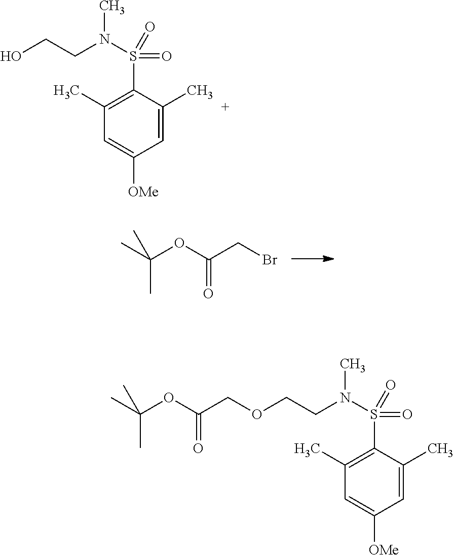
CC(OC(=O)CBr)(C)C.C1=C(C)C(S(=O)(N(CCO)C)=O)=C(C)C=C1[OMe].C1=C(C)C(S(=O)(N(CCOCC(=O)OC(C)(C)C)C)=O)=C(C)C=C1[OMe]
